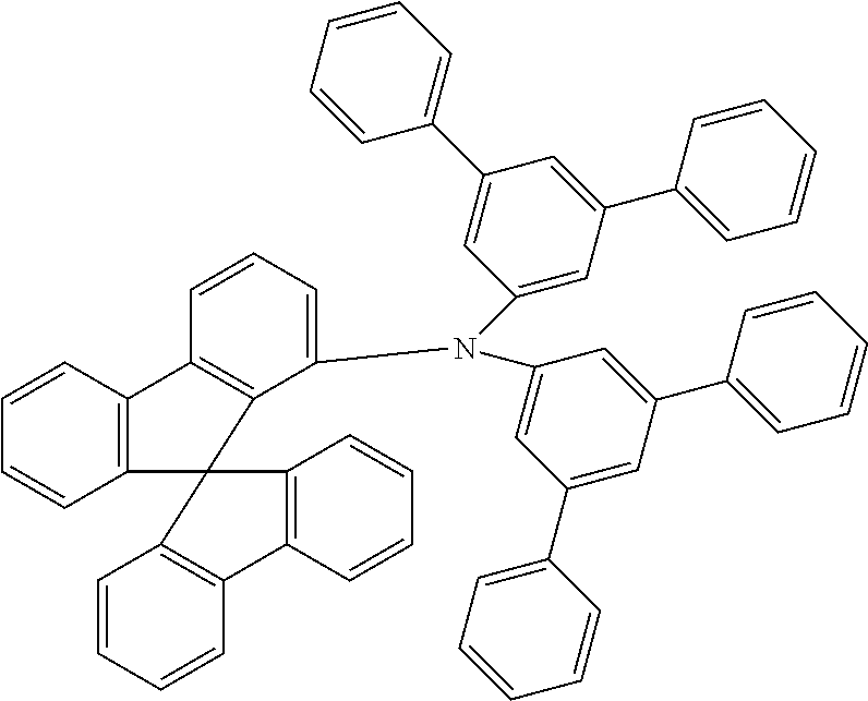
C1=CC2=C(C=C1)C1(C3=C2C=CC=C3N(C2=CC(C3=CC=CC=C3)=CC(C3=CC=CC=C3)=C2)C2=CC(C3=CC=CC=C3)=CC(C3=CC=CC=C3)=C2)C2=C(C=CC=C2)C2=C1C=CC=C2
